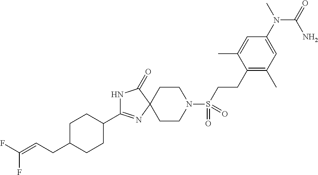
C1C(CC=C(F)F)CCC(C2=NC3(C(=O)N2)CCN(S(=O)(=O)CCC2=C(C)C=C(N(C)C(N)=O)C=C2C)CC3)C1
